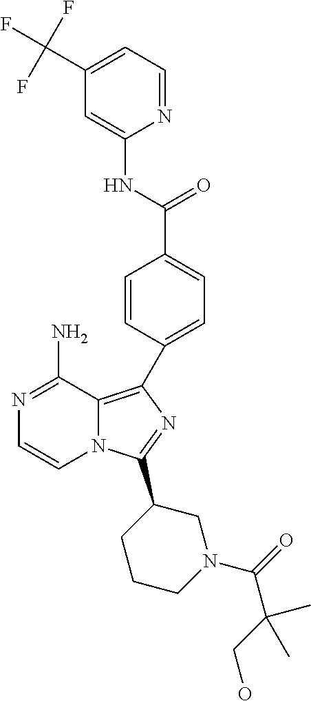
N1=C(N)C2=C(C3=CC=C(C(NC4=CC(C(F)(F)F)=CC=N4)=O)C=C3)N=C(C3CCCN(C(=O)C(CO)(C)C)C3)N2C=C1
